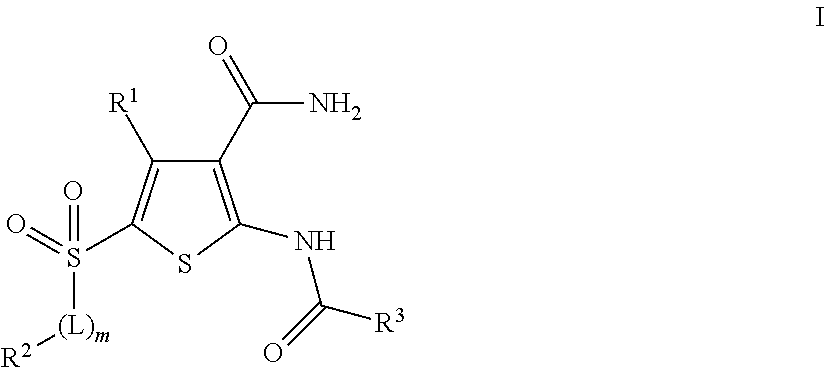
C1(C(N)=O)=C(NC(=O)[R3])SC(S([(L)m][R2])(=O)=O)=C1[R1]
